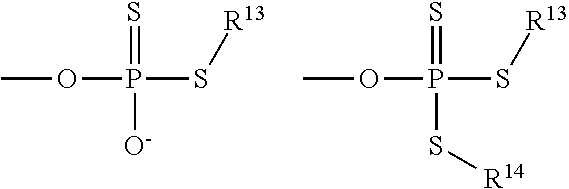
O(P(=S)(S[R13])[O-])C.O(P(=S)(S[R13])S[R14])C
